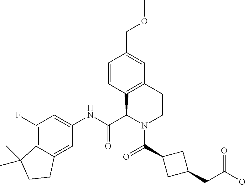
C1(F)=C2C(=CC(NC(C3N(C(=O)C4CC(CC([O-])=O)C4)CCC4=C3C=CC(COC)=C4)=O)=C1)CCC2(C)C
